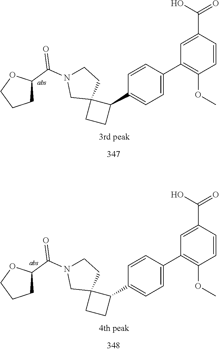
COC1=C(C2=CC=C(C3C4(CC3)CN(C(C3OCCC3)=O)CC4)C=C2)C=C(C(O)=O)C=C1.COC1=C(C2=CC=C(C3C4(CC3)CN(C(C3OCCC3)=O)CC4)C=C2)C=C(C(O)=O)C=C1
